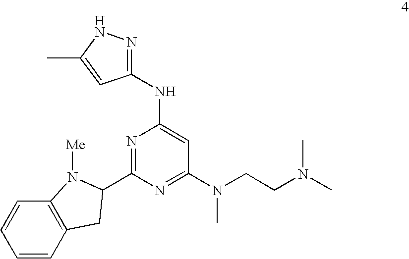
N1=C(C2CC3=C(C=CC=C3)N2[Me])N=C(N(C)CCN(C)C)C=C1NC1=NNC(C)=C1
